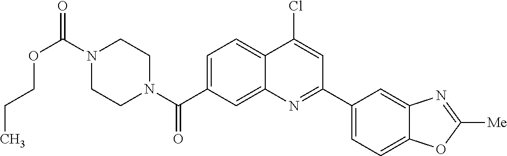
N1(C(OCCC)=O)CCN(C(=O)C2=CC=C3C(=C2)N=C(C2=CC=C4C(=C2)N=C([Me])O4)C=C3Cl)CC1
